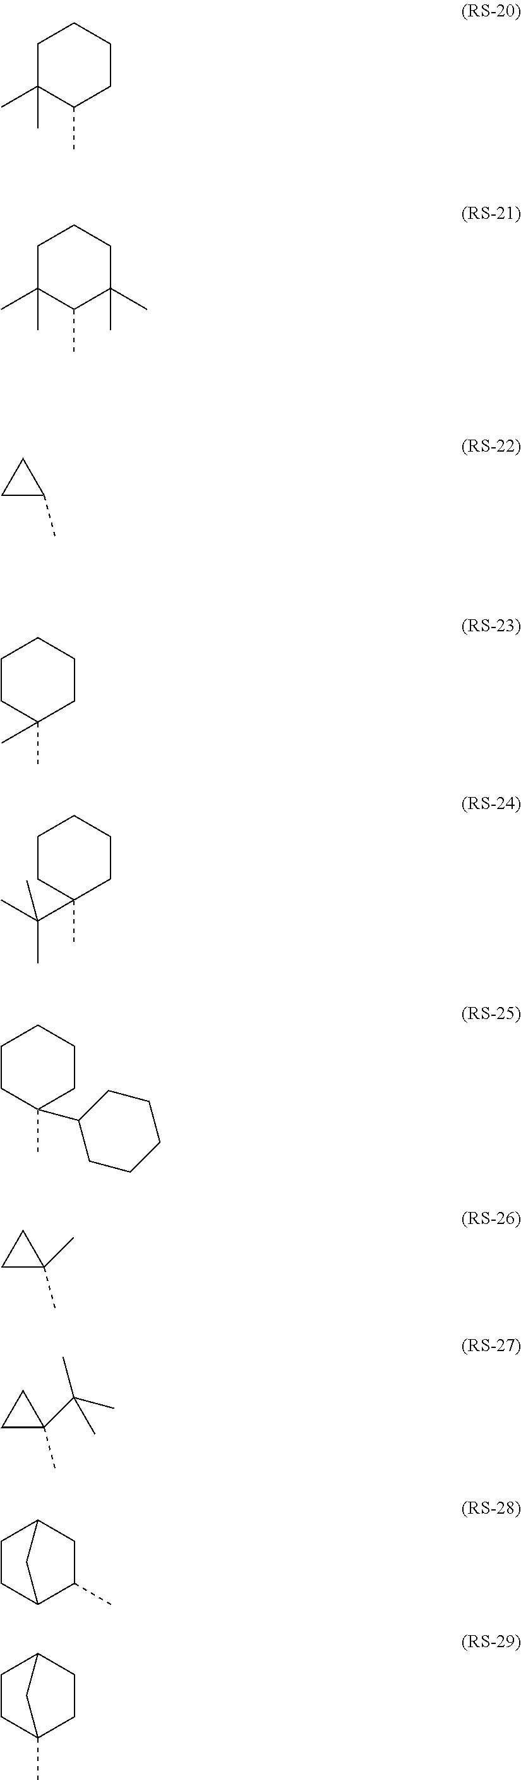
C1CC(C)(C2CCCCC2)CCC1.C1C(C)(C)C(C)CCC1.C1C(C)(C)C(C)C(C)(C)CC1.C1C(C)C1.C1CC(C)(C)CCC1.C1CC(C)(C(C)(C)C)CCC1.C1C(C)(C)C1.C1C(C)(C(C)(C)C)C1.C1(C)C2CCC(C1)C2.C1C2(C)CCC(C1)C2
